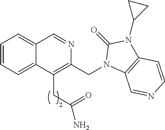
C1=CC=C2C(=C1)C=NC(CN1C3=C(N(C4CC4)C1=O)C=CN=C3)=C2CC(=O)N
